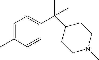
CC1=CC=C(C(C2CCN(C)CC2)(C)C)C=C1
